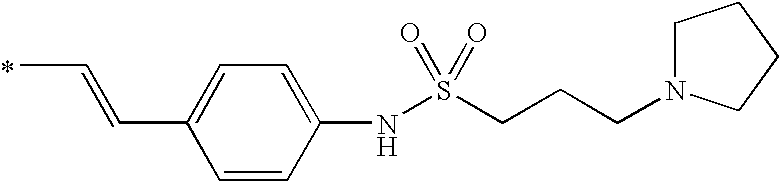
CC=CC1=CC=C(NS(CCCN2CCCC2)(=O)=O)C=C1
